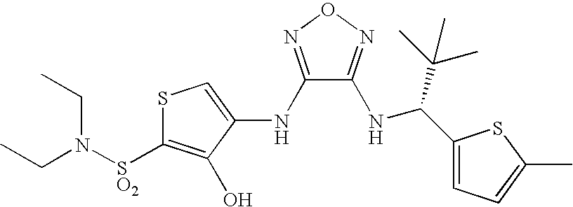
CCN(CC)[SO2]C1=C(O)C(NC2=NON=C2NC(C2=CC=C(C)S2)C(C)(C)C)=CS1
